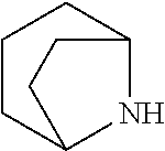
C1CC2NC(C1)CC2
